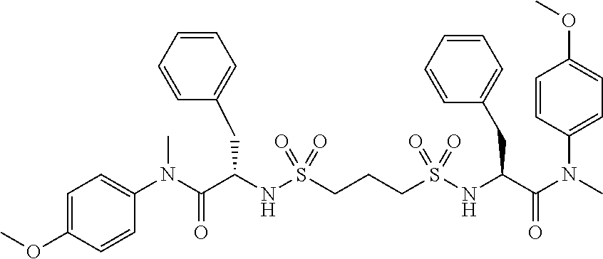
C1=C(OC)C=CC(N(C(C(NS(CCCS(NC(C(N(C)C2=CC=C(OC)C=C2)=O)CC2=CC=CC=C2)(=O)=O)(=O)=O)CC2=CC=CC=C2)=O)C)=C1
